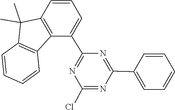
N1=C(C2=CC=CC3=C2C2=C(C=CC=C2)C3(C)C)N=C(C2=CC=CC=C2)N=C1Cl
